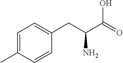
C1(C)=CC=C(CC(C(O)=O)N)C=C1
